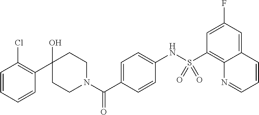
C1=CC=CC(C2(O)CCN(C(C3=CC=C(NS(C4=C5C(=CC(F)=C4)C=CC=N5)(=O)=O)C=C3)=O)CC2)=C1Cl
